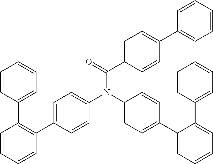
C1=C(C2=C(C3=CC=CC=C3)C=CC=C2)C=C2C(=C1)N1C3=C2C=C(C2=CC=CC=C2C2=CC=CC=C2)C=C3C2=CC(C3=CC=CC=C3)=CC=C2C1=O
